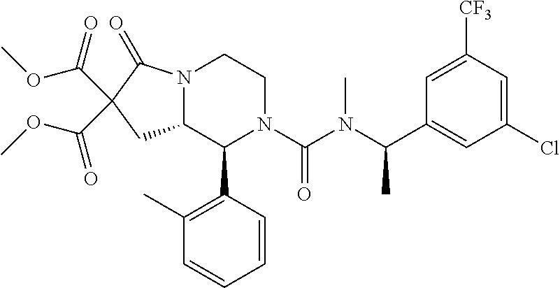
C1=C([CF3])C=C(Cl)C=C1C(N(C(N1C(C2=C(C)C=CC=C2)C2N(CC1)C(=O)C(C(OC)=O)(C(OC)=O)C2)=O)C)C
